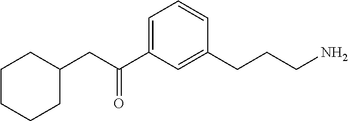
C1CCCC(CC(C2=CC=CC(CCCN)=C2)=O)C1
